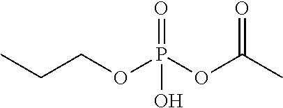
CCCOP(OC(C)=O)(=O)O
